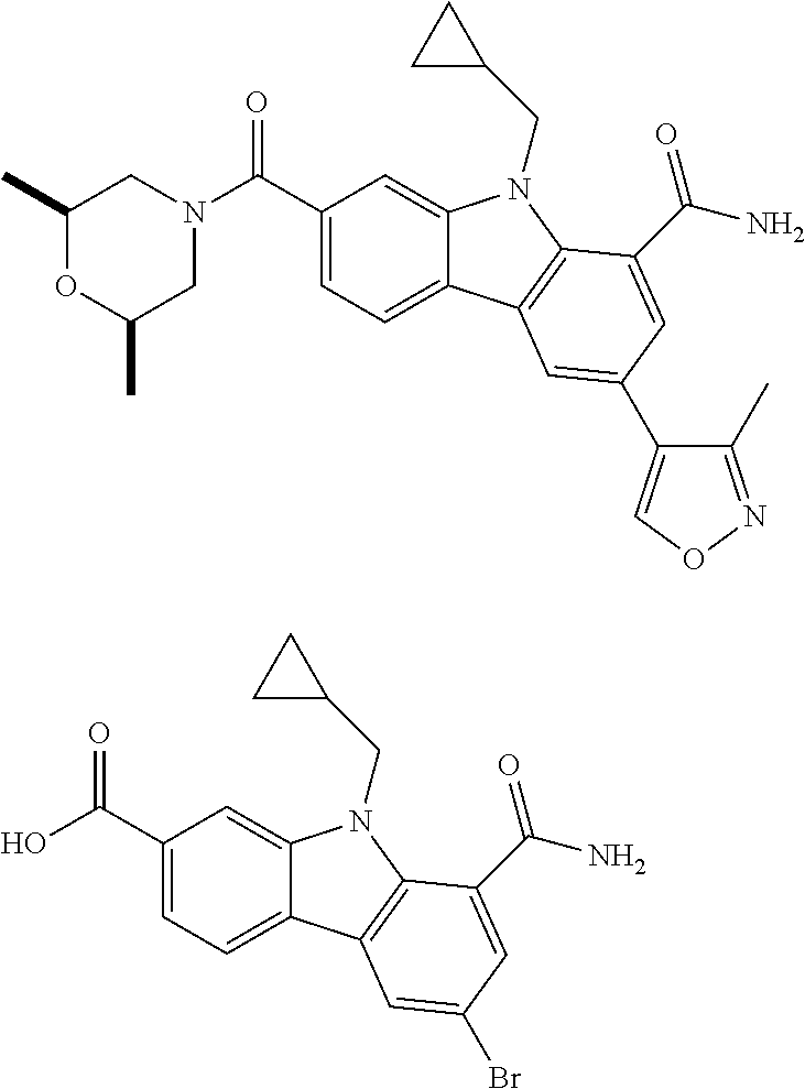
C1(C)OC(C)CN(C(C2=CC=C3C(=C2)N(CC2CC2)C2=C3C=C(C3=CON=C3C)C=C2C(N)=O)=O)C1.OC(C1=CC=C2C(=C1)N(CC1CC1)C1=C2C=C(Br)C=C1C(N)=O)=O
